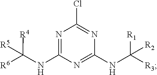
N1=C(NC([R6])([R4])[R5])N=C(NC([R3])([R1])[R2])N=C1Cl
